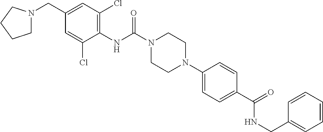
C1N(CC2=CC(Cl)=C(NC(N3CCN(C4=CC=C(C(=O)NCC5=CC=CC=C5)C=C4)CC3)=O)C(Cl)=C2)CCC1
